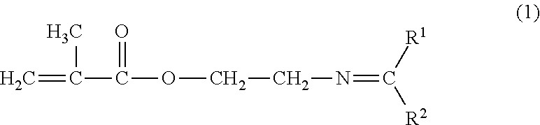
C=C(C(OCCN=C([R1])[R2])=O)C
